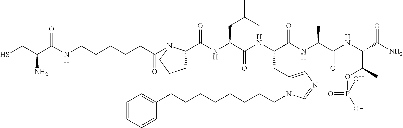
SCC(C(NCCCCCC(=O)N1C(C(NC(C(NC(C(NC(C(NC(C(N)=O)C(OP(=O)(O)O)C)=O)C)=O)CC2=CN=CN2CCCCCCCCC2=CC=CC=C2)=O)CC(C)C)=O)CCC1)=O)N
